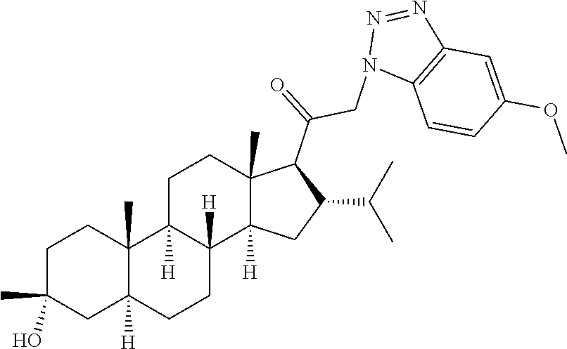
C1C(C)(O)CC2([H])C(C)(C1)C1([H])C([H])(CC2)C2([H])C(C)(CC1)C(C(CN1C3=C(N=N1)C=C(OC)C=C3)=O)C(C(C)C)C2
